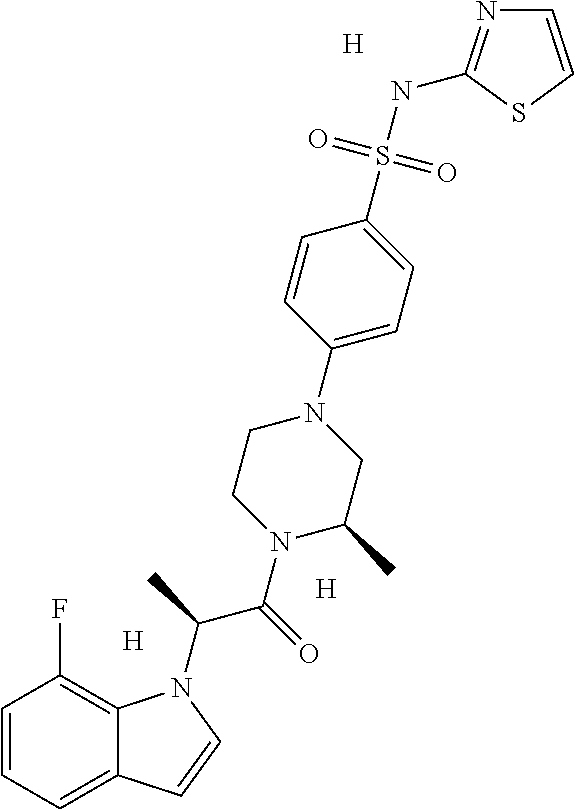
[H].[H].[H].C1=CC=C2C(=C1F)N(C(C)C(=O)N1CCN(C3=CC=C(S(NC4=NC=CS4)(=O)=O)C=C3)CC1C)C=C2
